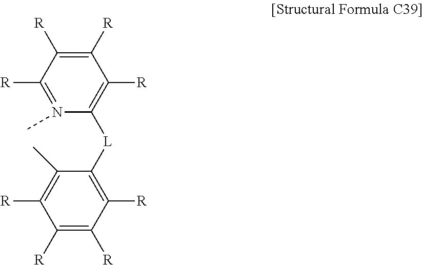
C1([R])=C([R])C([R])=N(C)C([L]C2=C([R])C([R])=C([R])C([R])=C2C)=C1[R]
